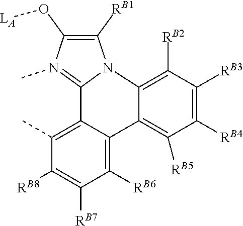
N12C([RB1])=C(O[LA])N(C)=C1C1=C(C)C([RB8])=C([RB7])C([RB6])=C1C1=C([RB5])C([RB4])=C([RB3])C([RB2])=C21
